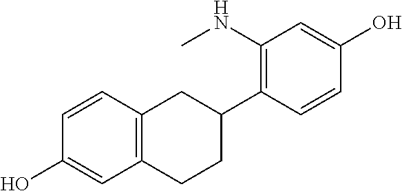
C1=CC2=C(C=C1O)CCC(C1=C(NC)C=C(O)C=C1)C2
